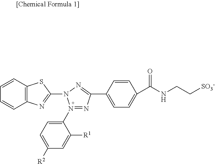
N1=N(C2=CC=C([R2])C=C2[R1])N(C2=NC3=C(S2)C=CC=C3)N=C1C1=CC=C(C(NCC[SO3-])=O)C=C1
